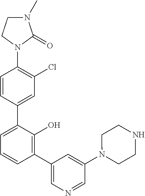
C1(N2C(=O)N(C)CC2)=C(Cl)C=C(C2=CC=CC(C3=CN=CC(N4CCNCC4)=C3)=C2O)C=C1
